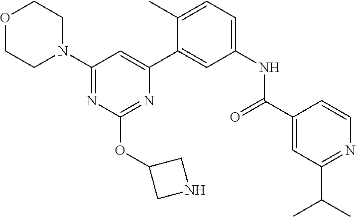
O1CCN(C2=NC(OC3CNC3)=NC(C3=CC(NC(C4=CC(C(C)C)=NC=C4)=O)=CC=C3C)=C2)CC1
